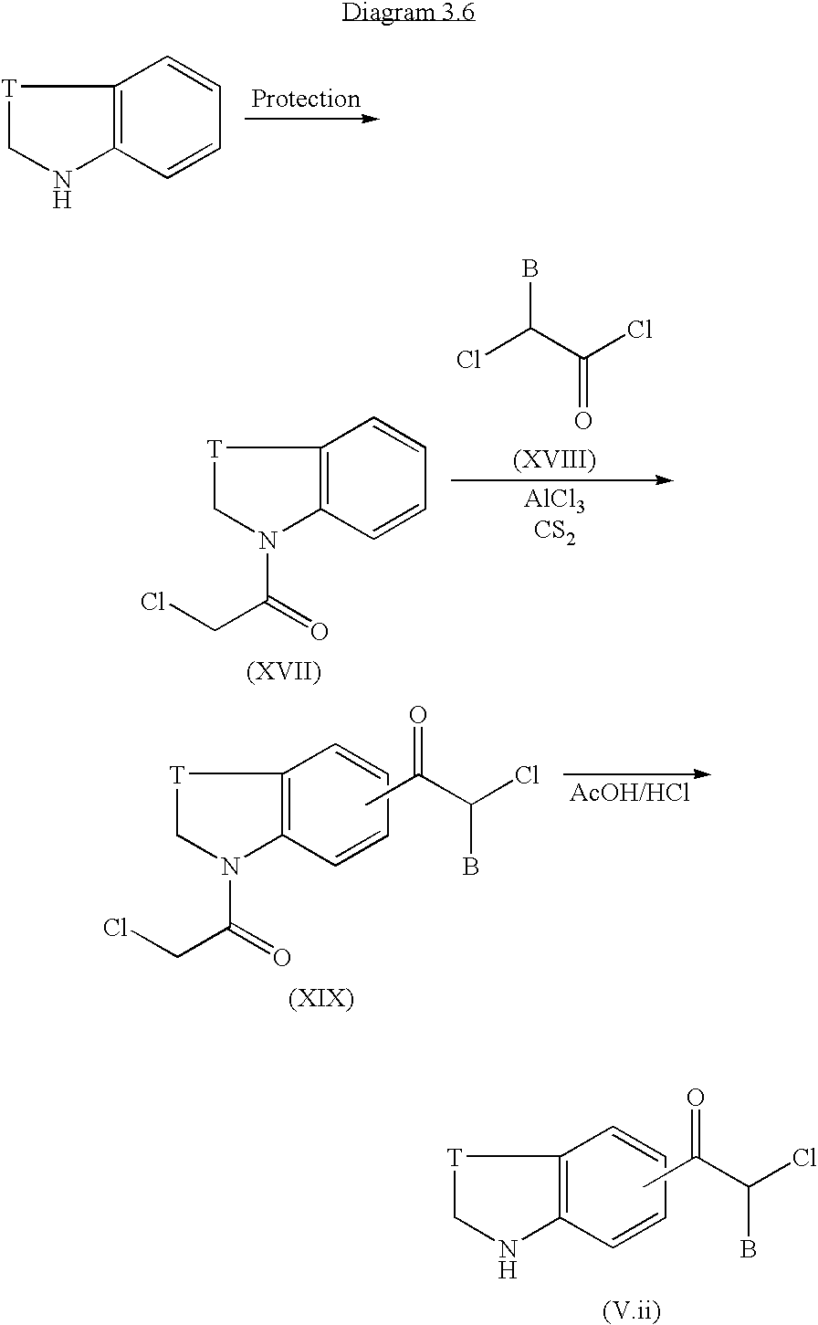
[T]1CNC2=C1C=CC=C2.[T]1CN(C(CCl)=O)C2=C1C=CC=C2.CC(C(Cl)B)=O.[T]1CNC2=C1C=CC=C2.CC(C(Cl)B)=O.ClC(C(Cl)=O)B.[AlCl3CS2].[T]1CN(C(CCl)=O)C2=C1C=CC=C2
